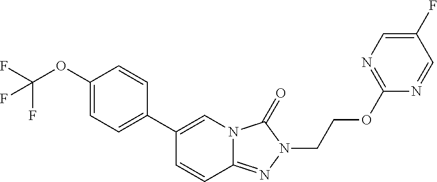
C1(OC(F)(F)F)=CC=C(C2=CN3C(=NN(CCOC4=NC=C(F)C=N4)C3=O)C=C2)C=C1
